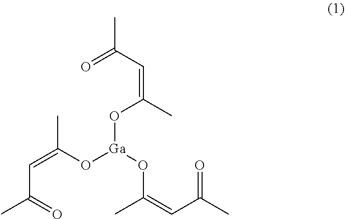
CC(C=C(C)O[Ga](OC(=CC(C)=O)C)OC(=CC(C)=O)C)=O
